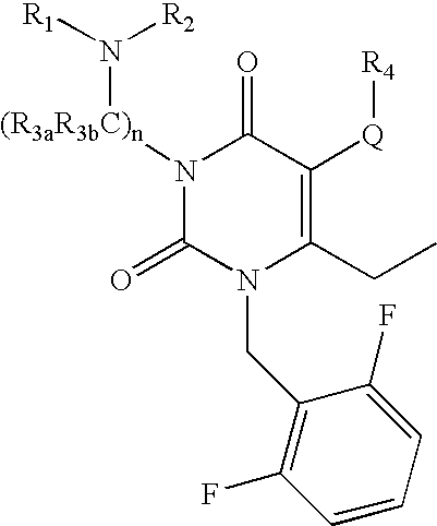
[(R3aR3bC)n](N([R1])[R2])N1C(=O)N(CC2=C(F)C=CC=C2F)C(CC)=C([Q][R4])C1=O
